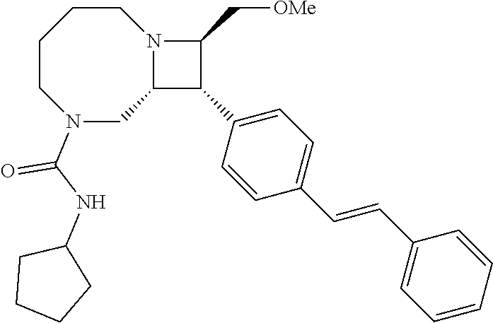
C1CCCN(C(NC2CCCC2)=O)CC2N1C(C[OMe])C2C1=CC=C(C=CC2=CC=CC=C2)C=C1
